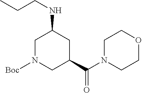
N(CCC)C1CN([Boc])CC(C(N2CCOCC2)=O)C1
